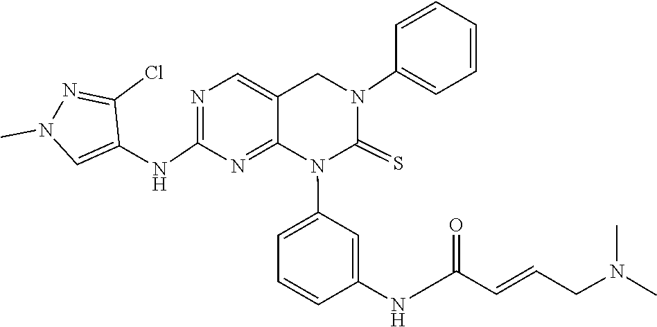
CN(CC=CC(NC1=CC(N2C(=S)N(C3=CC=CC=C3)CC3=CN=C(NC4=CN(C)N=C4Cl)N=C23)=CC=C1)=O)C
